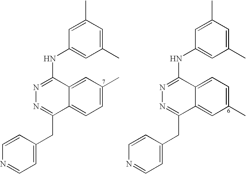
C1(CC2=NN=C(NC3=CC(C)=CC(C)=C3)C3=CC(C)=CC=C23)=CC=NC=C1.C1(CC2=NN=C(NC3=CC(C)=CC(C)=C3)C3=CC=C(C)C=C23)=CC=NC=C1
